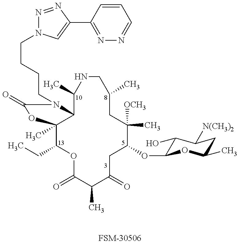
C1(CC)C2(C)C(N(CCCCN3N=NC(C4=NN=CC=C4)=C3)C(=O)O2)C(C)NCC(C)CC([OCH3])(C)C(OC2C(O)C([N(CH3)2])CC(C)O2)CC(=O)C(C)C(=O)O1.[FSM-30506]
